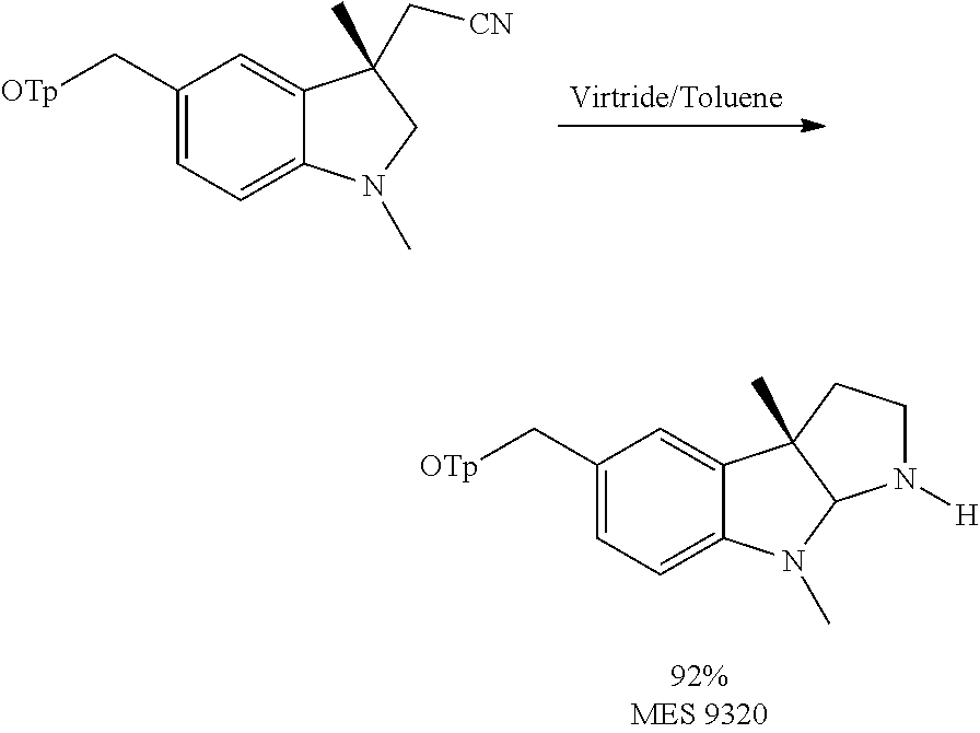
C1(C[OTp])=CC=C2C(=C1)C(C[CN])(C)CN2C.C1(C[OTp])=CC=C2C(=C1)C1(C)C(N2C)N([H])CC1
